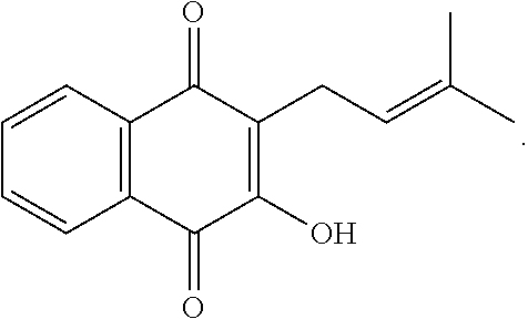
C1=CC2=C(C=C1)C(=O)C(O)=C(CC=C(C)C)C2=O
